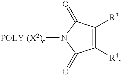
C1([R4])=C([R3])C(=O)N([POLY-(X2)c])C1=O
